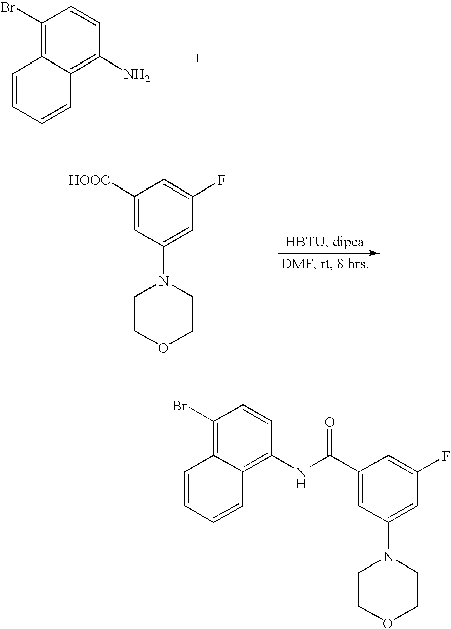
C1=CC=CC2=C(N)C=CC(Br)=C12.N1(C2=CC(F)=CC([HOOC])=C2)CCOCC1.C1=CC=CC2=C(NC(C3=CC(N4CCOCC4)=CC(F)=C3)=O)C=CC(Br)=C12
